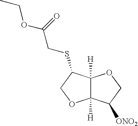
C12([H])C([H])(C(SCC(=O)OCC)CO1)OCC2[ONO2]
